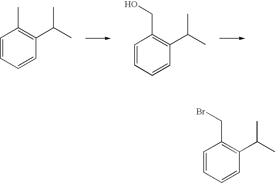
C1=CC=CC(C(C)C)=C1C.C1=CC=CC(C(C)C)=C1CO.C1=CC=CC(C(C)C)=C1CBr
